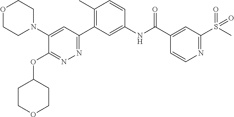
C1(N2CCOCC2)=CC(C2=C(C)C=CC(NC(C3=CC(S(C)(=O)=O)=NC=C3)=O)=C2)=NN=C1OC1CCOCC1
